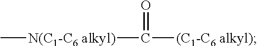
C[N(C1-C6 alkyl)]C([(C1-C6 alkyl)])=O
